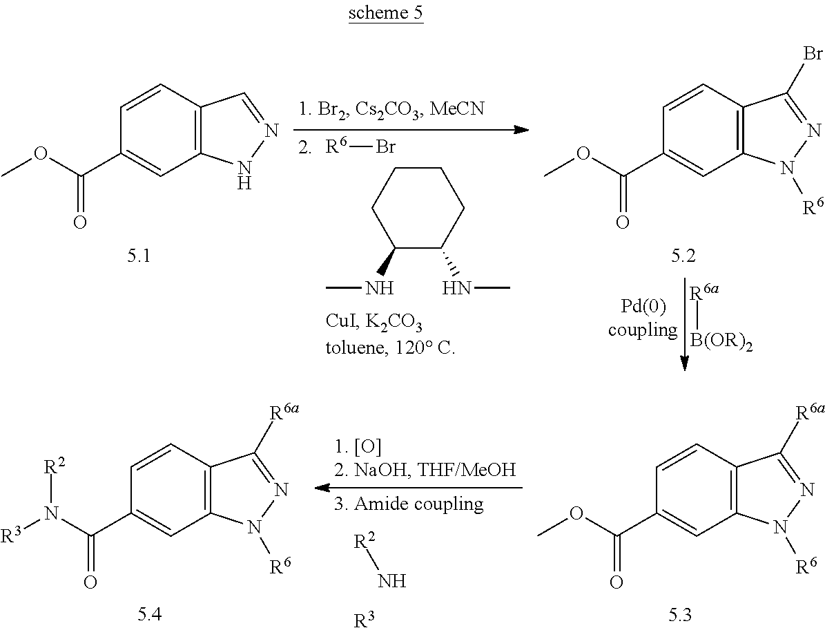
C1CCC(NC)C(NC)C1.[R6]Br.C12=C(C=CC(C(OC)=O)=C1)C=NN2.C12=C(C=CC(C(OC)=O)=C1)C(Br)=NN2[R6].[R6a][B(OR)2].[R2]N.[R3].C12=C(C=CC(C(OC)=O)=C1)C([R6a])=NN2[R6].C12=C(C=CC(C(N([R3])[R2])=O)=C1)C([R6a])=NN2[R6]
